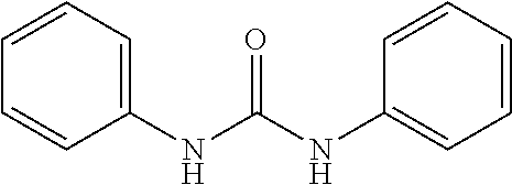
C1(NC(NC2=CC=CC=C2)=O)=CC=CC=C1
